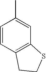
C1=CC2=C(C=C1C)SCC2
